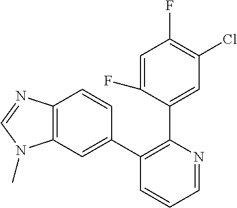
C1=C(F)C(C2=C(C3=CC4=C(C=C3)N=CN4C)C=CC=N2)=CC(Cl)=C1F
